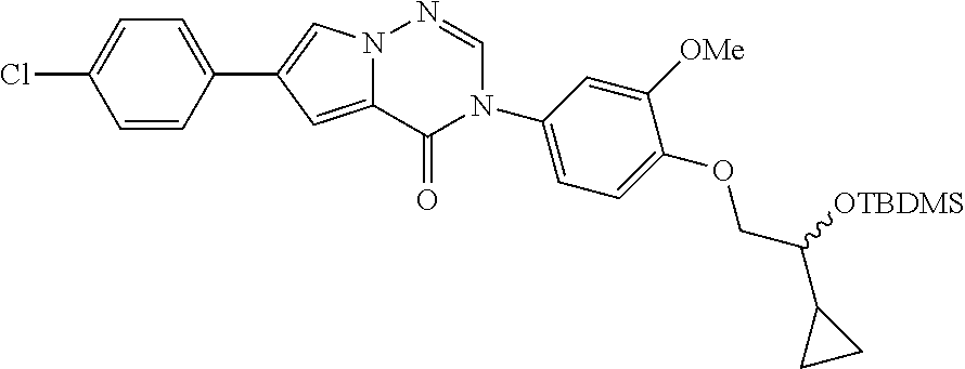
C1(C2=CN3C(=C2)C(=O)N(C2=CC=C(OCC([OTBDMS])C4CC4)C([OMe])=C2)C=N3)=CC=C(Cl)C=C1
